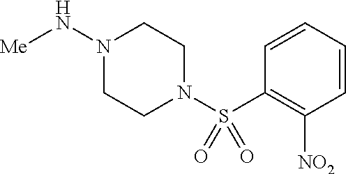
N1(S(=O)(C2=C([NO2])C=CC=C2)=O)CCN(N[Me])CC1
